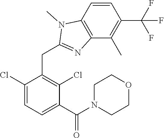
C1(Cl)=CC=C(C(N2CCOCC2)=O)C(Cl)=C1CC1=NC2=C(N1C)C=CC(C(F)(F)F)=C2C
